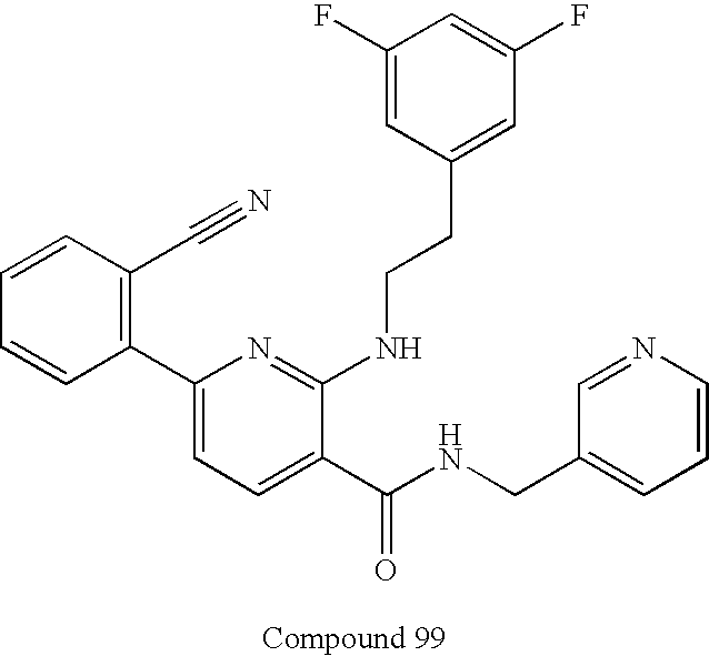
C1(C2=CC=C(C(NCC3=CC=CN=C3)=O)C(NCCC3=CC(F)=CC(F)=C3)=N2)=C(C#N)C=CC=C1
